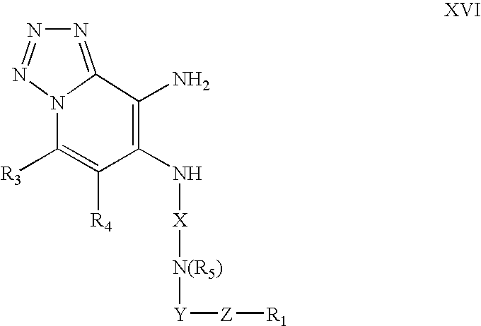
N1=C2N(N=N1)C([R3])=C([R4])C(N[X][N(R5)][Y][Z][R1])=C2N
